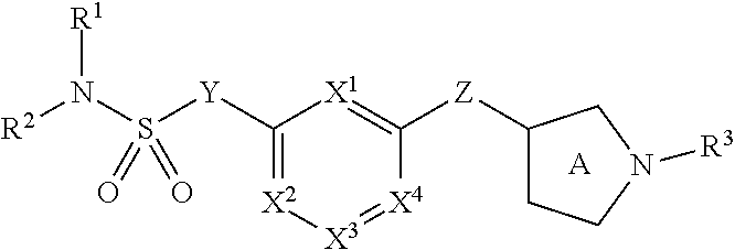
C1([Y]S(N([R2])[R1])(=O)=O)=[X2][X3]=[X4]C([Z]C2CCN([R3])C2)=[X1]1.[A]
